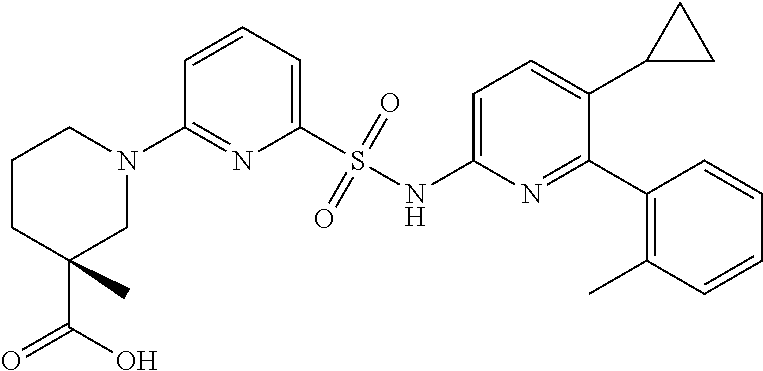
C1=CC=C(S(NC2=CC=C(C3CC3)C(C3=C(C)C=CC=C3)=N2)(=O)=O)N=C1N1CCCC(C(O)=O)(C)C1
